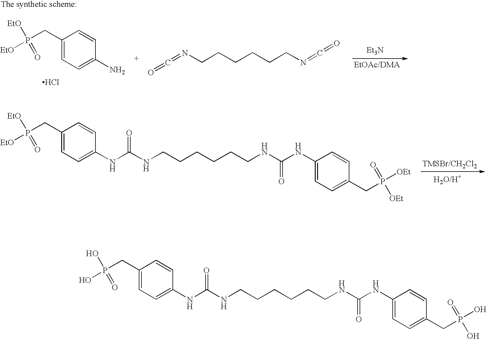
[Et3N].C1(CP([EtO])([EtO])=O)=CC=C(N)C=C1.Cl.C(=NCCCCCCN=C=O)=O.C1(CP([EtO])([EtO])=O)=CC=C(NC(NCCCCCCNC(NC2=CC=C(CP([OEt])(=O)[OEt])C=C2)=O)=O)C=C1.C1(CP(O)(O)=O)=CC=C(NC(NCCCCCCNC(NC2=CC=C(CP(O)(=O)O)C=C2)=O)=O)C=C1
